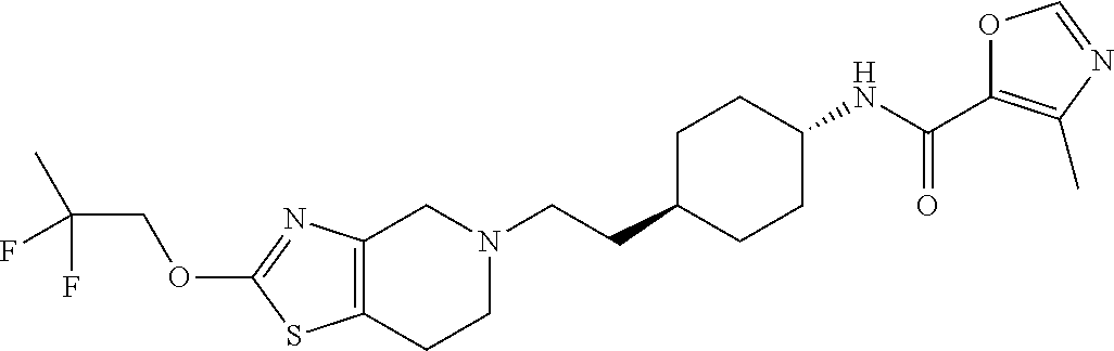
C12=C(CCN(CCC3CCC(NC(=O)C4=C(C)N=CO4)CC3)C1)SC(OCC(C)(F)F)=N2
